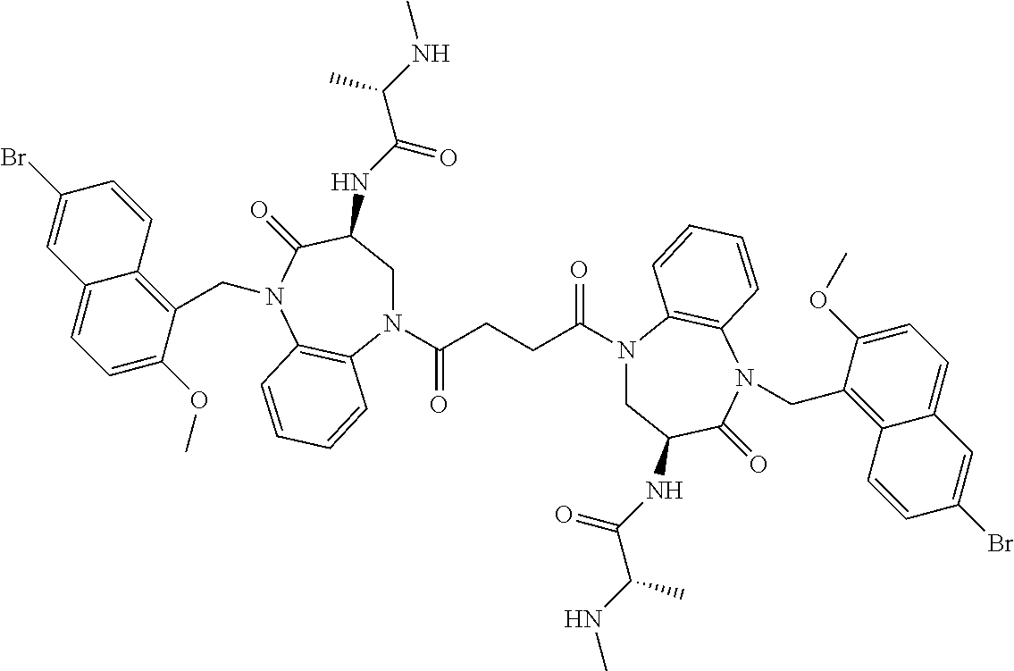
N(C(C(NC)C)=O)C1CN(C(CCC(N2CC(NC(C(NC)C)=O)C(=O)N(CC3=C4C(=CC=C3OC)C=C(Br)C=C4)C3=C2C=CC=C3)=O)=O)C2=C(C=CC=C2)N(CC2=C3C(=CC=C2OC)C=C(Br)C=C3)C1=O
